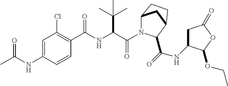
C(=O)(C(C(C)(C)C)NC(=O)C1=C(Cl)C=C(NC(=O)C)C=C1)N1C2CC(CC2)C1C(NC1CC(=O)OC1OCC)=O
